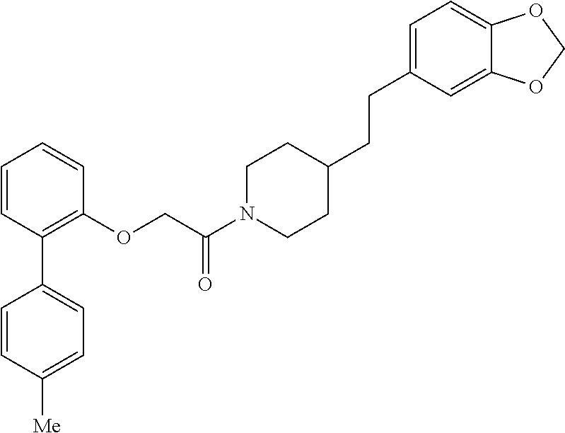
C1=CC(C2=CC=C([Me])C=C2)=C(OCC(N2CCC(CCC3=CC=C4C(=C3)OCO4)CC2)=O)C=C1
